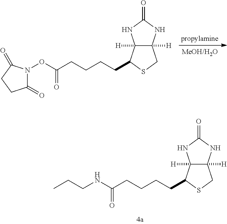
C1(=O)N(OC(CCCCC2C3([H])C([H])(CS2)NC(=O)N3)=O)C(=O)CC1.C(NC(CCCCC1C2([H])C([H])(CS1)NC(=O)N2)=O)CC
